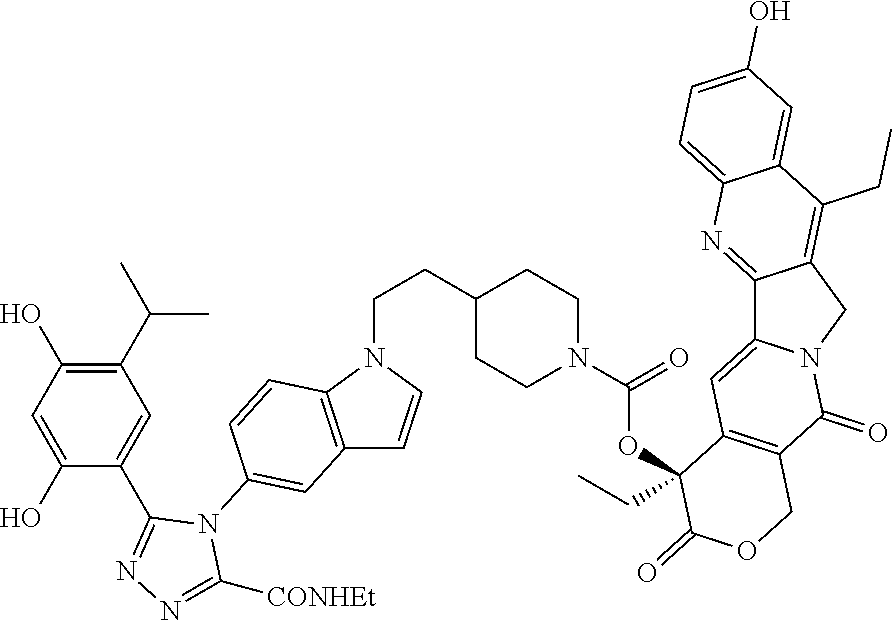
C12=C(N(CCC3CCN(C(=O)OC4(CC)C5=C(C(=O)N6C(=C5)C5=NC7=CC=C(O)C=C7C(CC)=C5C6)COC4=O)CC3)C=C1)C=CC(N1C(C3=CC(C(C)C)=C(O)C=C3O)=NN=C1[CONHEt])=C2
